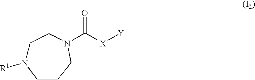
C1N([R1])CCCN(C([X][Y])=O)C1
